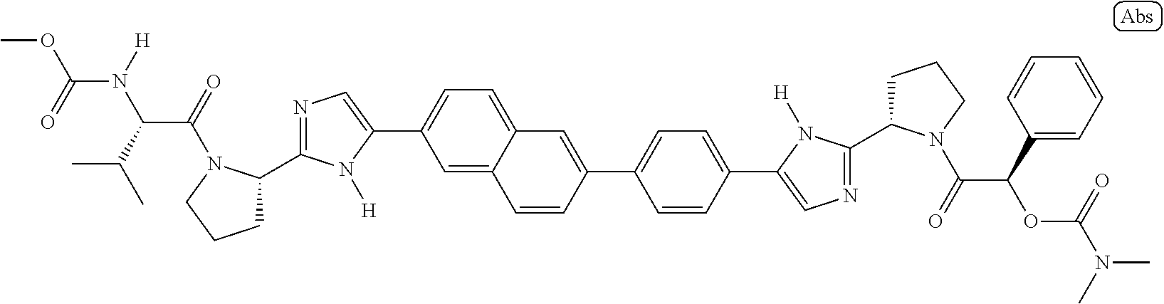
C1(C2CCCN2C(=O)C(C(C)C)N([H])C(=O)OC)=NC=C(C2=CC=C3C(=C2)C=CC(C2=CC=C(C4=CN=C(C5CCCN5C(=O)C(C5=CC=CC=C5)OC(=O)N(C)C)N4[H])C=C2)=C3)N1[H]
